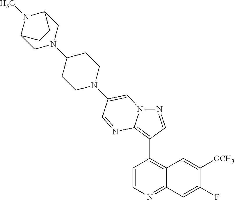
N1=CC(C2=C3C(=NC=C2)C=C(F)C([OCH3])=C3)=C2N1C=C(N1CCC(N3CC4N(C)C(C3)CC4)CC1)C=N2
